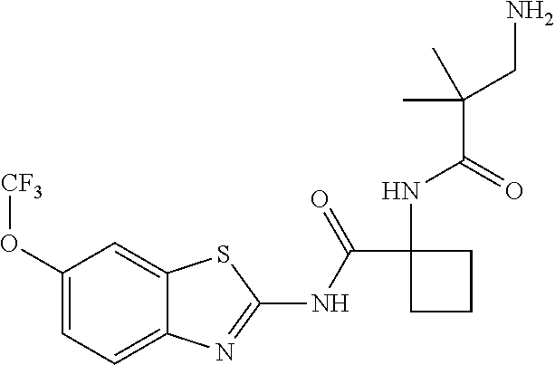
C1(O[CF3])=CC=C2C(=C1)SC(NC(C1(NC(=O)C(C)(CN)C)CCC1)=O)=N2
